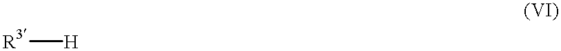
[R3][H]
